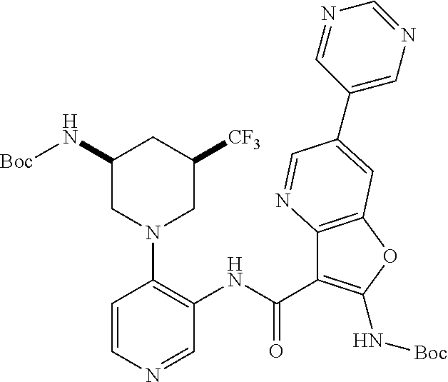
C1=CN=CC(NC(C2=C(N[Boc])OC3=C2N=CC(C2=CN=CN=C2)=C3)=O)=C1N1CC(N[Boc])CC([CF3])C1
